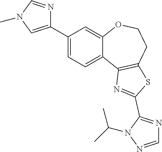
C1=NN(C(C)C)C(C2=NC3=C(CCOC4=CC(C5=CN(C)C=N5)=CC=C43)S2)=N1
